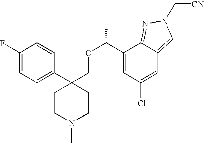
C1(C2(COC(C)C3=CC(Cl)=CC4=CN(C[CN])N=C34)CCN(C)CC2)=CC=C(F)C=C1
